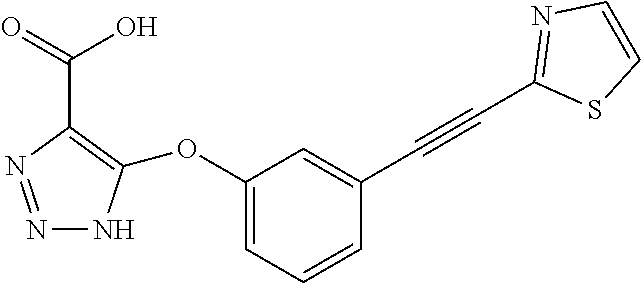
N1=NC(C(O)=O)=C(OC2=CC=CC(C#CC3=NC=CS3)=C2)N1
